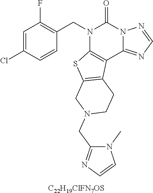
C1=C(Cl)C=CC(CN2C3=C(C4=NC=NN4C2=O)C2=C(S3)CN(CC3=NC=CN3C)CC2)=C1F.[C22H19ClFN7OS]
